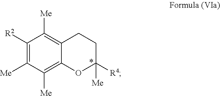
C1([R2])=C([Me])C([Me])=C2C(=C1[Me])CCC([R4])([Me])O2
